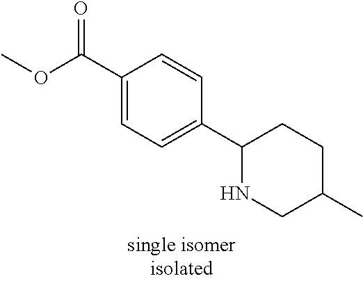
C1(C(OC)=O)=CC=C(C2NCC(C)CC2)C=C1
